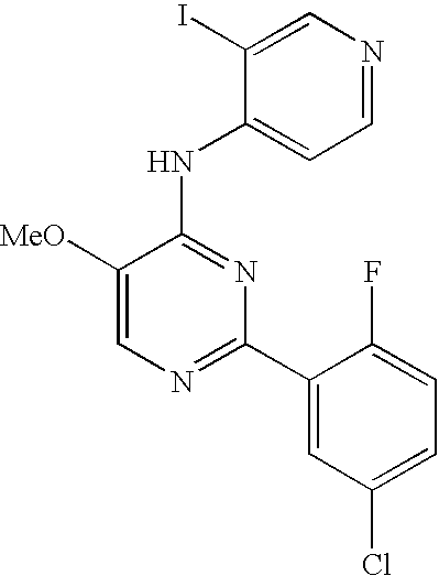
C1=C([MeO])C(NC2=CC=NC=C2I)=NC(C2=CC(Cl)=CC=C2F)=N1
